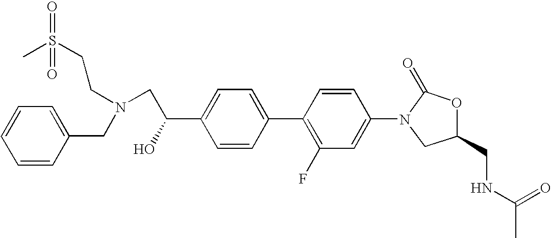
C1=C(C(CN(CCS(C)(=O)=O)CC2=CC=CC=C2)O)C=CC(C2=C(F)C=C(N3CC(CNC(C)=O)OC3=O)C=C2)=C1
